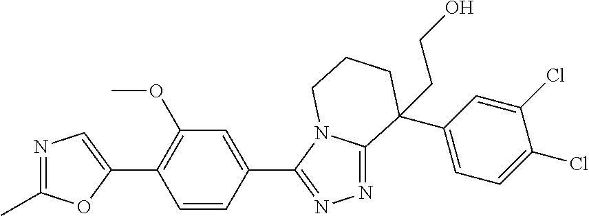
N1=C(C)OC(C2=C(OC)C=C(C3=NN=C4N3CCCC4(C3=CC=C(Cl)C(Cl)=C3)CCO)C=C2)=C1
